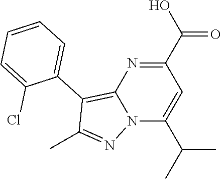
N12C(C(C)C)=CC(C(O)=O)=NC1=C(C1=CC=CC=C1Cl)C(C)=N2
